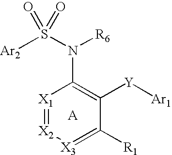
[Ar2]S(N([R6])C1=C([Y][Ar1])C([R1])=[X3][X2]=[X1]1)(=O)=O
